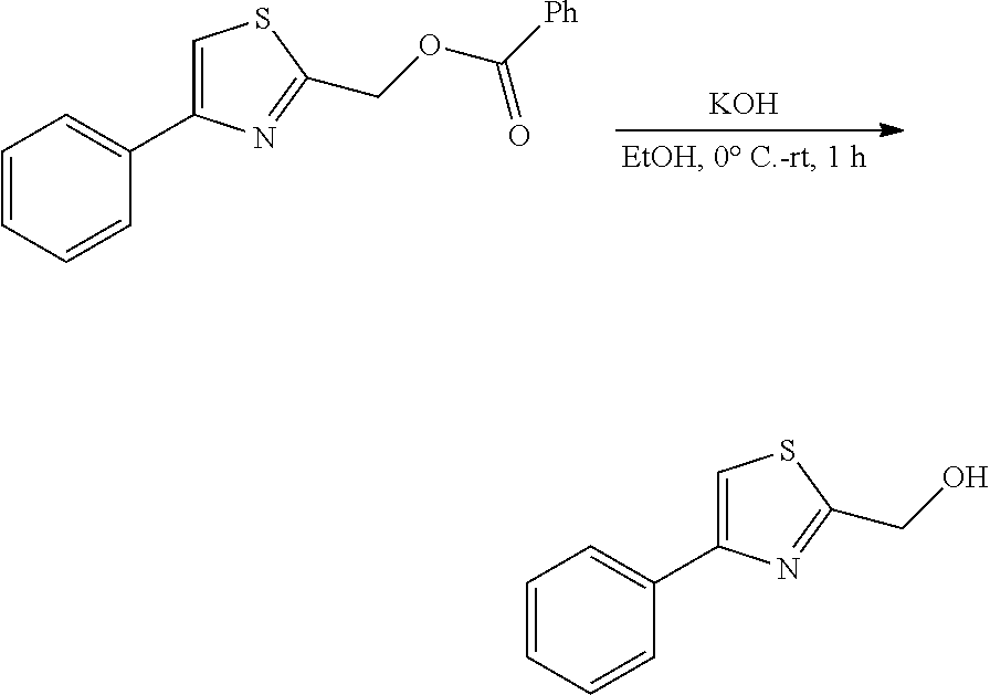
[KOH].C1=CC=CC(C2=CSC(COC([Ph])=O)=N2)=C1.C1=CC=CC(C2=CSC(CO)=N2)=C1
